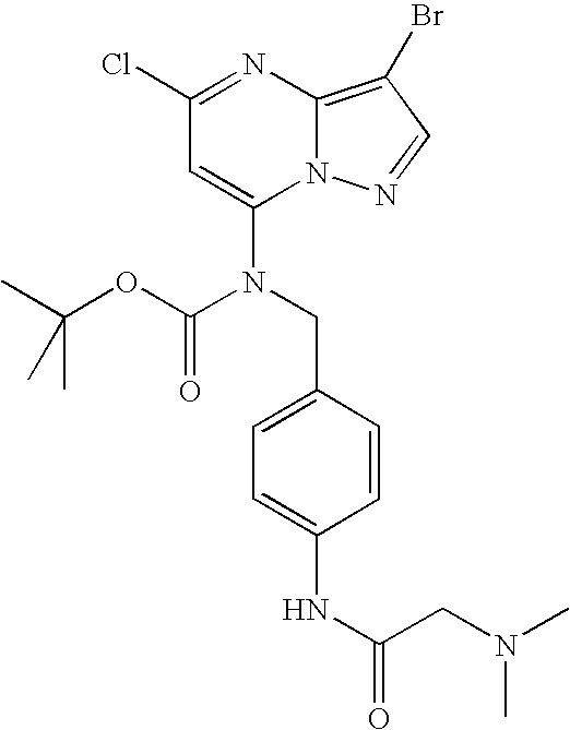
C1(Cl)=NC2=C(Br)C=NN2C(N(CC2=CC=C(NC(=O)CN(C)C)C=C2)C(OC(C)(C)C)=O)=C1
